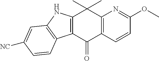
C12=C(C(=O)C3=C(C1(C)C)N=C(OC)C=C3)C1=C(N2)C=C([NC])C=C1
